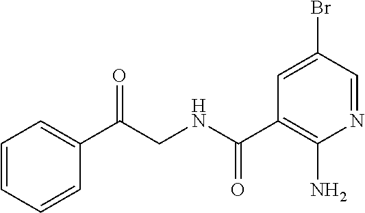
C1=CC=CC(C(CNC(C2=C(N)N=CC(Br)=C2)=O)=O)=C1
